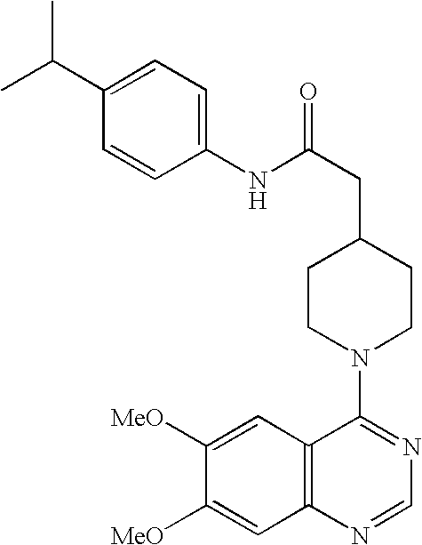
C1(C(C)C)=CC=C(NC(CC2CCN(C3=NC=NC4=C3C=C([MeO])C([MeO])=C4)CC2)=O)C=C1
